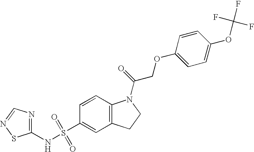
C1(NS(C2=CC3=C(C=C2)N(C(=O)COC2=CC=C(OC(F)(F)F)C=C2)CC3)(=O)=O)=NC=NS1
